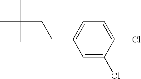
C1=C(CCC(C)(C)C)C=C(Cl)C(Cl)=C1
